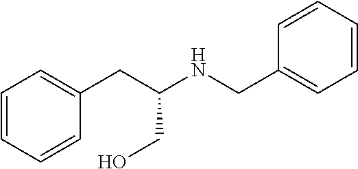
C1(CC(NCC2=CC=CC=C2)CO)=CC=CC=C1
